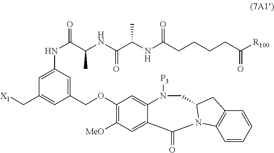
C(OC1=C([MeO])C=C2C(=C1)N([P3])CC1N(C2=O)C2=C(C=CC=C2)C1)C1=CC(NC(C(NC(C(NC(CCCCC([R100])=O)=O)C)=O)C)=O)=CC(C[X1])=C1
